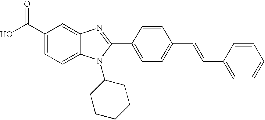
C1(C(O)=O)=CC=C2C(=C1)N=C(C1=CC=C(C=CC3=CC=CC=C3)C=C1)N2C1CCCCC1
